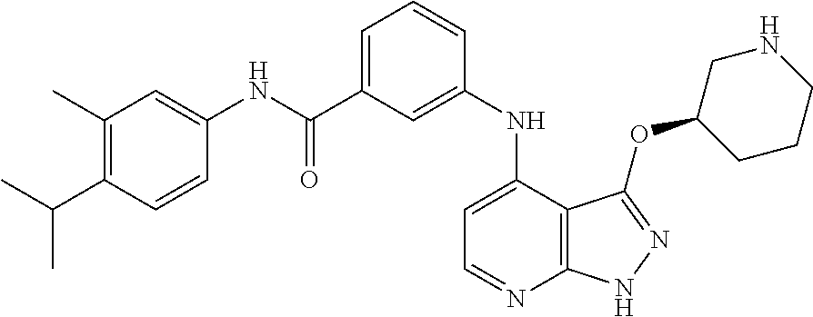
O=C(C1=CC=CC(NC2=CC=NC3=C2C(OC2CCCNC2)=NN3)=C1)NC1=CC(C)=C(C(C)C)C=C1
